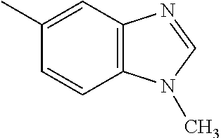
C12=C(N(C)C=N1)C=CC(C)=C2
